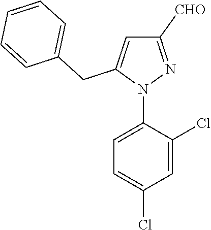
N1(C2=CC=C(Cl)C=C2Cl)N=C([CHO])C=C1CC1=CC=CC=C1
